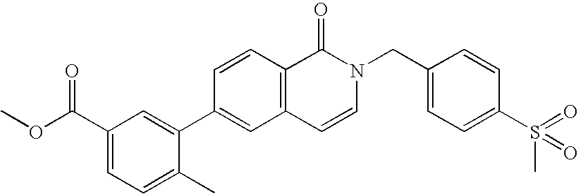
C1(C(OC)=O)=CC=C(C)C(C2=CC3=C(C=C2)C(=O)N(CC2=CC=C(S(C)(=O)=O)C=C2)C=C3)=C1
